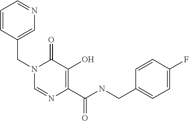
C1=NC(C(NCC2=CC=C(F)C=C2)=O)=C(O)C(=O)N1CC1=CN=CC=C1
